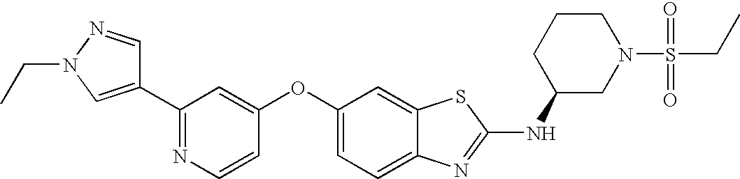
N1=C(C2=CN(CC)N=C2)C=C(OC2=CC=C3C(=C2)SC(NC2CN(S(CC)(=O)=O)CCC2)=N3)C=C1
